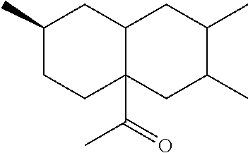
C1(C)CCC2(C(=O)C)C(C1)CC(C)C(C)C2
